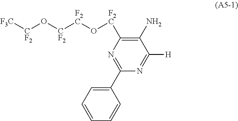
[F3C][CF2]O[CF2][F2C]O[F2C]C1=C(N)C([H])=NC(C2=CC=CC=C2)=N1
